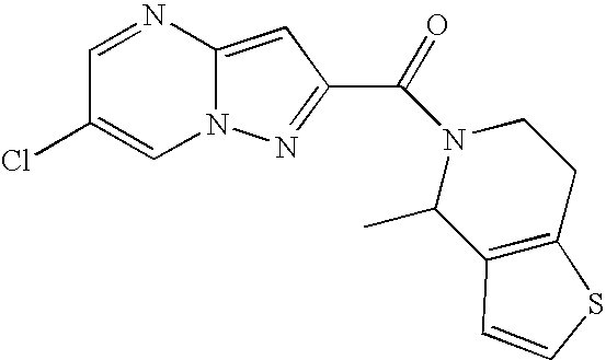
C1=NC2=CC(C(N3C(C)C4=C(CC3)SC=C4)=O)=NN2C=C1Cl
